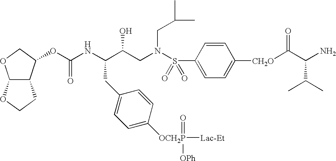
O(C(NC(C(CN(S(C1=CC=C([CH2O]C(C(N)C(C)C)=O)C=C1)(=O)=O)CC(C)C)O)CC1=CC=C([OCH2P]([Lac-Et])(=O)[OPh])C=C1)=O)C1C2C(OC1)OCC2
